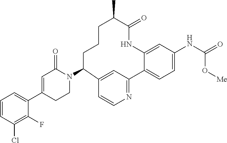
C1=CC(Cl)=C(F)C(C2=CC(=O)N(C3CCCC(C)C(=O)NC4=CC(NC(=O)O[Me])=CC=C4C4=NC=CC3=C4)CC2)=C1
